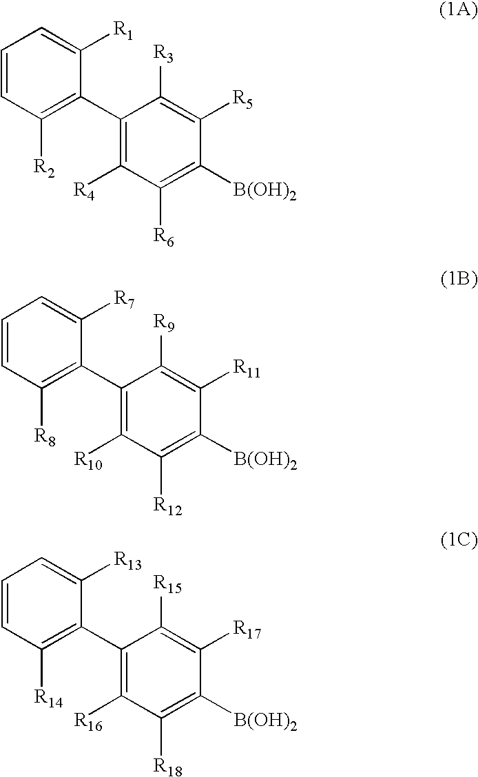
C1=CC([R2])=C(C2=C([R4])C([R6])=C([B(OH)2])C([R5])=C2[R3])C([R1])=C1.C1=CC([R8])=C(C2=C([R10])C([R12])=C([B(OH)2])C([R11])=C2[R9])C([R7])=C1.C1=CC([R14])=C(C2=C([R16])C([R18])=C([B(OH)2])C([R17])=C2[R15])C([R13])=C1
